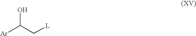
OC(C[L])[Ar]
